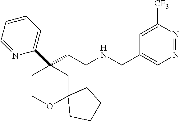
C(CNCC1=CN=NC([CF3])=C1)C1(C2=CC=CC=N2)CCOC2(C1)CCCC2
